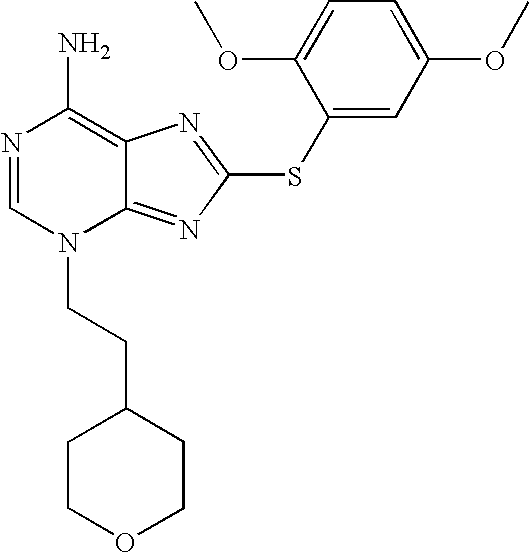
N1=CN(CCC2CCOCC2)C2=NC(SC3=CC(OC)=CC=C3OC)=NC2=C1N
